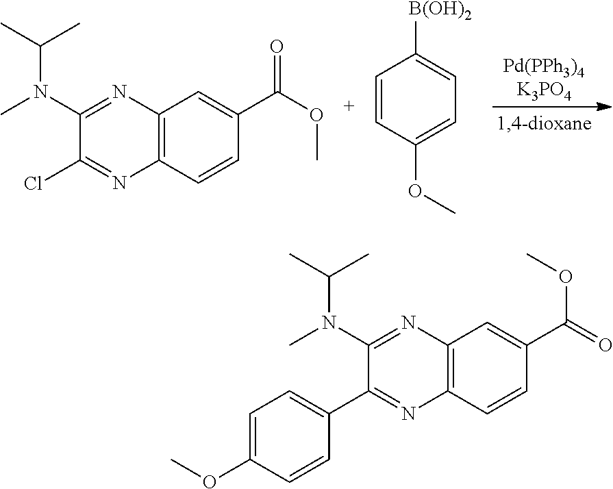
C(N(C1=NC2=C(N=C1Cl)C=CC(C(OC)=O)=C2)C)(C)C.C1=CC(OC)=CC=C1[B(OH)2].C(N(C1=NC2=C(N=C1C1=CC=C(OC)C=C1)C=CC(C(=O)OC)=C2)C)(C)C
